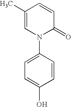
C1(C)=CN(C2=CC=C(O)C=C2)C(=O)C=C1
